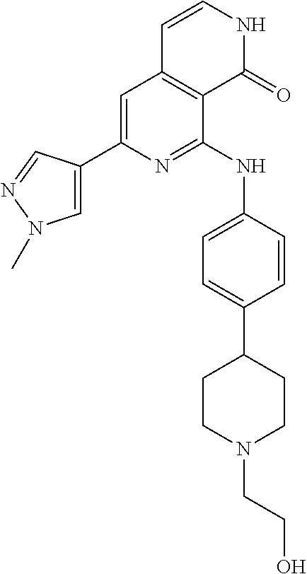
C1=C(C2=CN(C)N=C2)N=C(NC2=CC=C(C3CCN(CCO)CC3)C=C2)C2=C1C=CNC2=O
